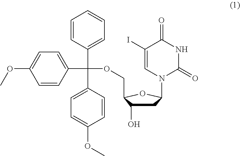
C1C(O)C(COC(C2=CC=C(OC)C=C2)(C2=CC=CC=C2)C2=CC=C(OC)C=C2)OC1N1C(=O)NC(=O)C(I)=C1
